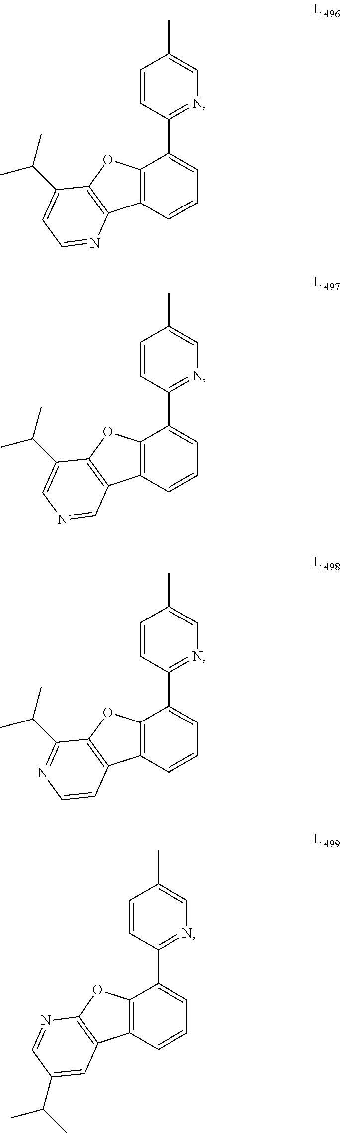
C1=CC(C2=CC=CC3=C2OC2=C3N=CC=C2C(C)C)=NC=C1C.C1=CC(C2=CC=CC3=C2OC2=C3C=NC=C2C(C)C)=NC=C1C.C1=CC(C2=CC=CC3=C2OC2=C3C=CN=C2C(C)C)=NC=C1C.C1=CC(C2=CC=CC3=C2OC2=C3C=C(C(C)C)C=N2)=NC=C1C
